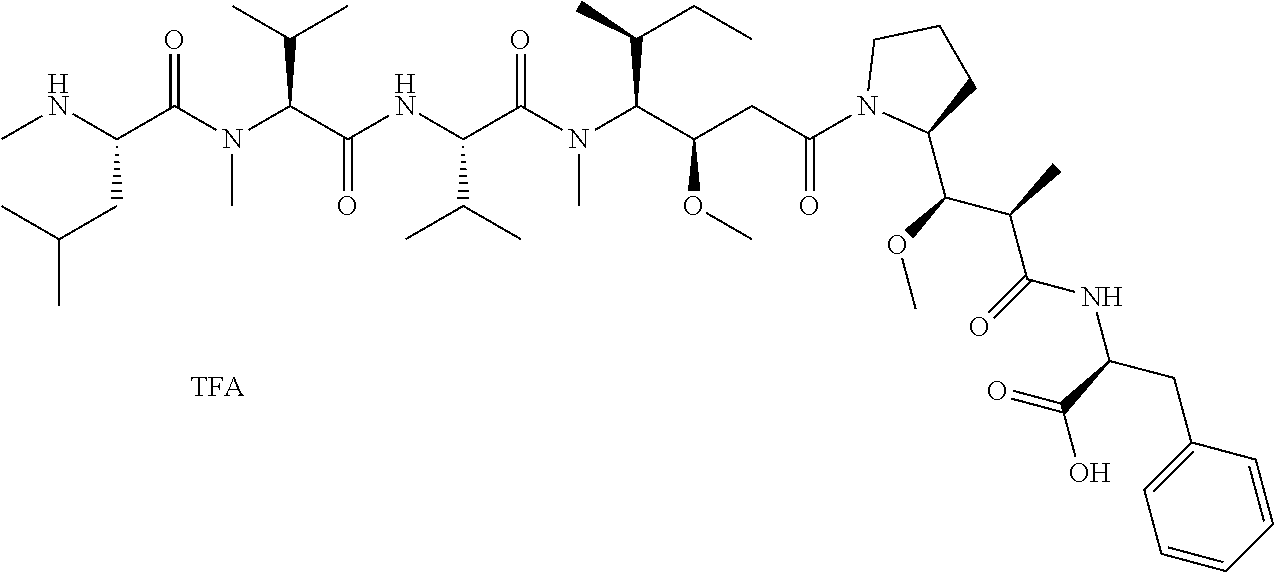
CNC(C(N(C(C(NC(C(N(C(C(CC(N1C(C(OC)C(C)C(=O)NC(C(=O)O)CC2=CC=CC=C2)CCC1)=O)OC)C(C)CC)C)=O)C(C)C)=O)C(C)C)C)=O)CC(C)C
